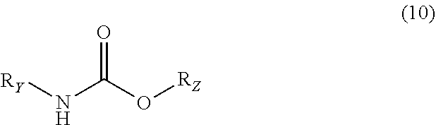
O=C(O[RZ])N[RY]
